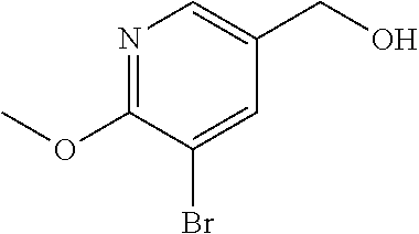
C1(OC)=NC=C(CO)C=C1Br
